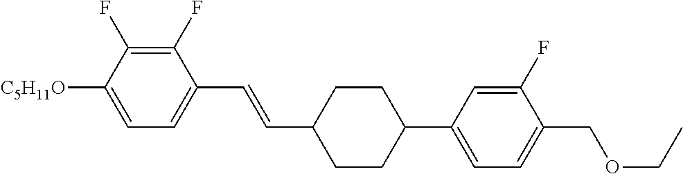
C1(F)=C(F)C([C5H11O])=CC=C1C=CC1CCC(C2=CC=C(COCC)C(F)=C2)CC1
